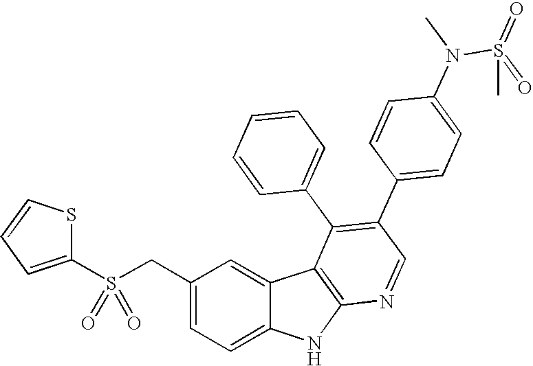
C(C1=CC=C2C(=C1)C1=C(N2)N=CC(C2=CC=C(N(S(=O)(=O)C)C)C=C2)=C1C1=CC=CC=C1)S(C1=CC=CS1)(=O)=O
